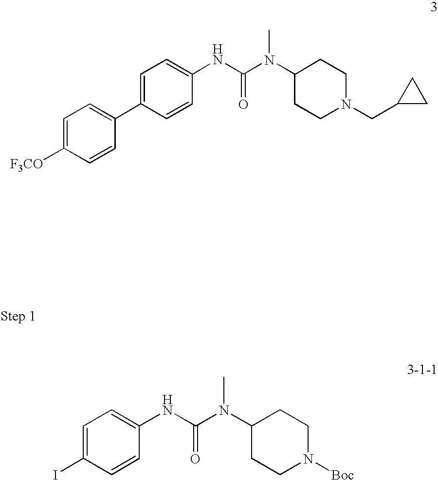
IC1=CC=C(NC(=O)N(C)C2CCN([Boc])CC2)C=C1.[F3CO]C1=CC=C(C2=CC=C(NC(=O)N(C)C3CCN(CC4CC4)CC3)C=C2)C=C1
